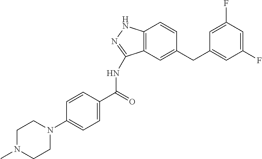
C1(F)=CC(F)=CC(CC2=CC3=C(C=C2)NN=C3NC(C2=CC=C(N3CCN(C)CC3)C=C2)=O)=C1
